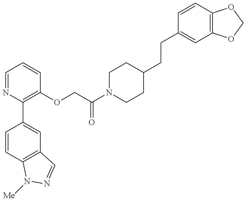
C1=CC2=C(C=C1C1=C(OCC(N3CCC(CCC4=CC5=C(C=C4)OCO5)CC3)=O)C=CC=N1)C=NN2[Me]
